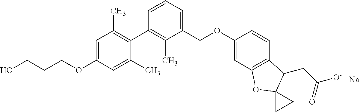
C1=C(OCCCO)C=C(C)C(C2=C(C)C(COC3=CC4=C(C=C3)C(CC([O-])=O)C3(O4)CC3)=CC=C2)=C1C.[Na]
